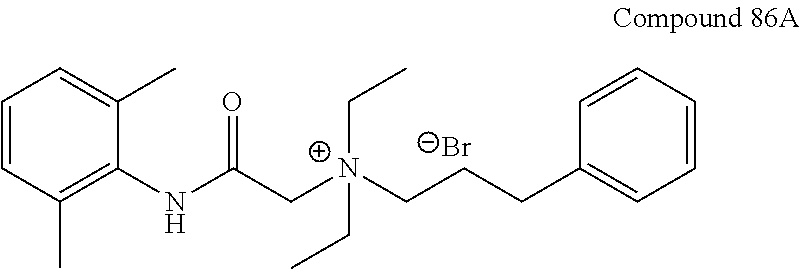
C1=CC(C)=C(NC(C[N+](CCCC2=CC=CC=C2)(CC)CC)=O)C(C)=C1.[Br-]
